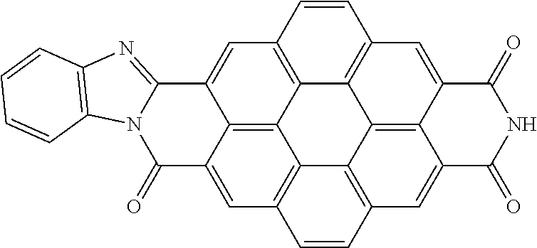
C1=C2C3=C4C5=C1C=CC1=C5C5=C6C(=CC7=C5C4=C(C=C3C(=O)N3C2=NC2=C3C=CC=C2)C=C7)C(=O)NC(=O)C6=C1
